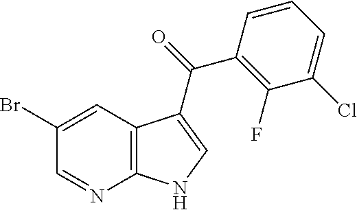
C1=NC2=C(C=C1Br)C(C(=O)C1=C(F)C(Cl)=CC=C1)=CN2
